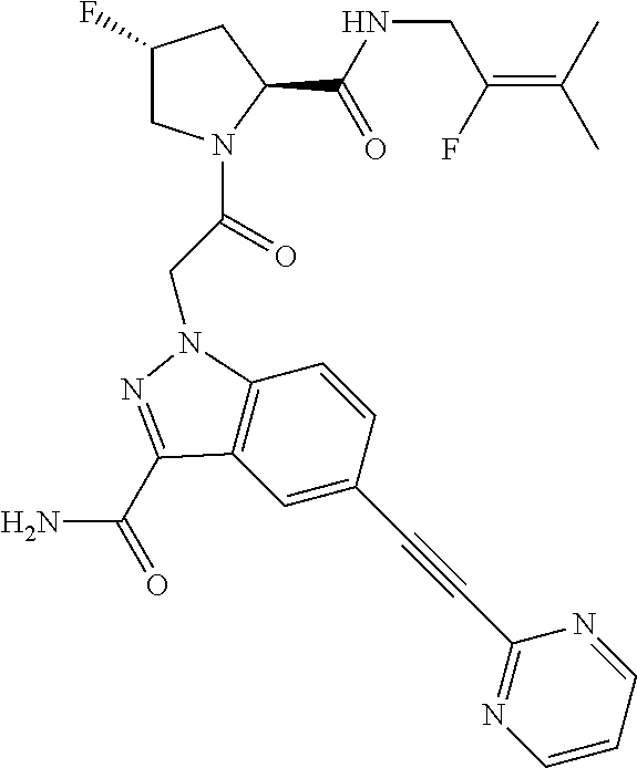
CC(=C(F)CNC(C1CC(F)CN1C(=O)CN1C2=C(C=C(C#CC3=NC=CC=N3)C=C2)C(C(N)=O)=N1)=O)C
